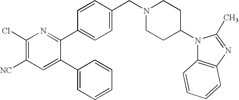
C1(Cl)=C([NC])C=C(C2=CC=CC=C2)C(C2=CC=C(CN3CCC(N4C5=C(N=C4C)C=CC=C5)CC3)C=C2)=N1
